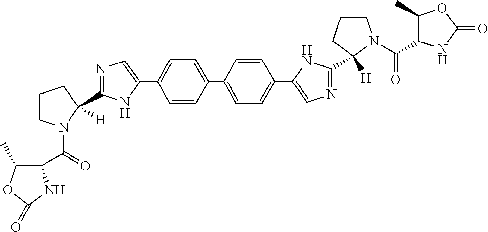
C1=C(C2=CC=C(C3=CN=C(C4([H])CCCN4C(=O)C4C(C)OC(=O)N4)N3)C=C2)C=CC(C2=CN=C(C3([H])N(C(=O)C4C(C)OC(=O)N4)CCC3)N2)=C1
